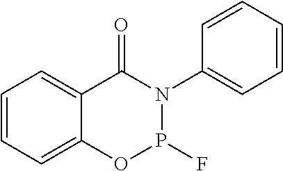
C1=CC=C2C(=C1)C(=O)N(C1=CC=CC=C1)P(F)O2
